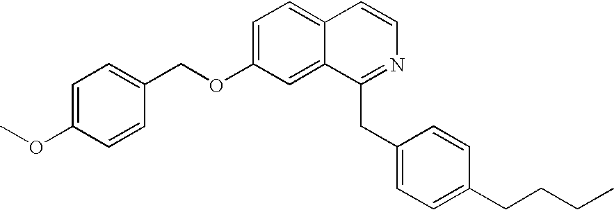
C1=C(OCC2=CC=C(OC)C=C2)C=C2C(=C1)C=CN=C2CC1=CC=C(CCCC)C=C1
